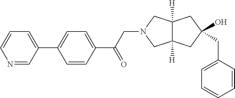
C12([H])C([H])(CC(CC3=CC=CC=C3)(O)C1)CN(CC(C1=CC=C(C3=CC=CN=C3)C=C1)=O)C2
